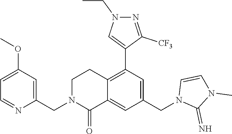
C1(OC)=CC=NC(CN2C(=O)C3=CC(CN4C(=N)N(C)C=C4)=CC(C4=CN(CC)N=C4[CF3])=C3CC2)=C1
